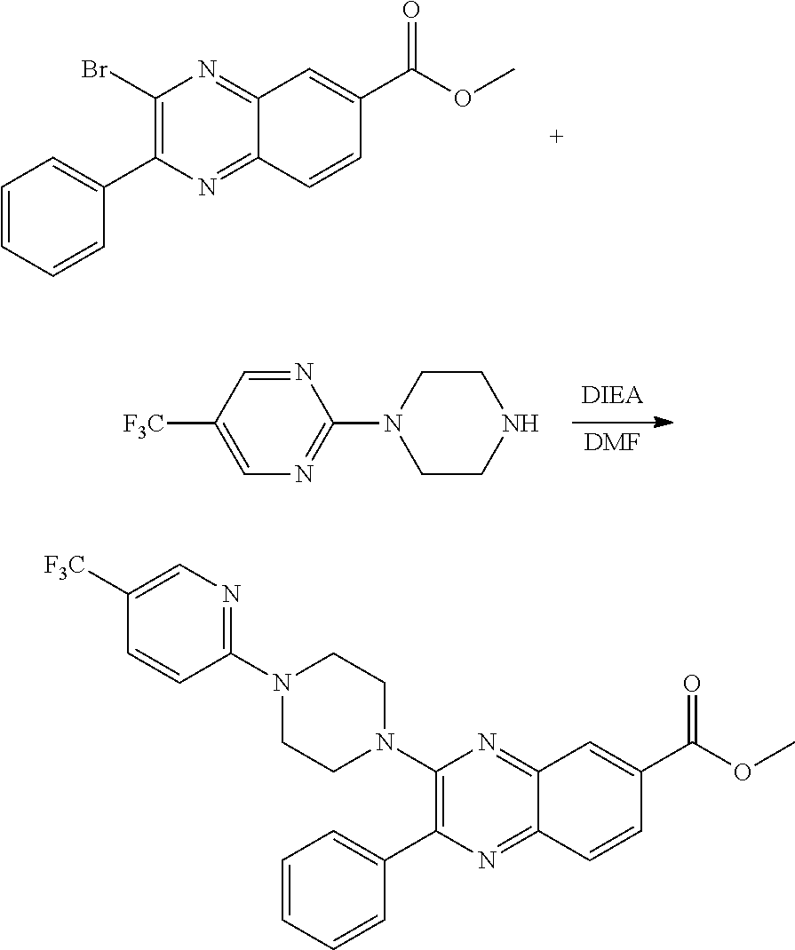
C1(Br)=C(C2=CC=CC=C2)N=C2C(=N1)C=C(C(=O)OC)C=C2.[DMF].N1=CC([F3C])=CN=C1N1CCNCC1.C1(N2CCN(C3=NC=C([F3C])C=C3)CC2)=C(C2=CC=CC=C2)N=C2C(=N1)C=C(C(=O)OC)C=C2
